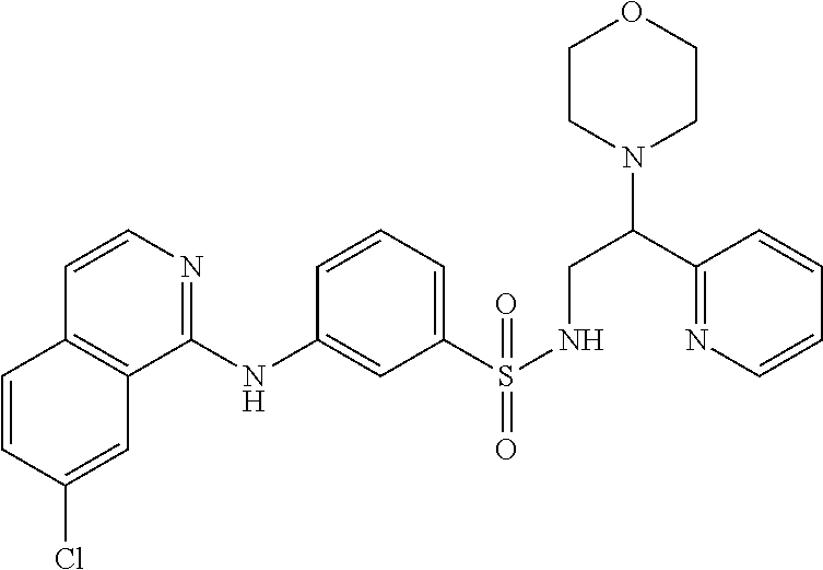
N(C1=CC(S(NCC(N2CCOCC2)C2=NC=CC=C2)(=O)=O)=CC=C1)C1=NC=CC2=C1C=C(Cl)C=C2
